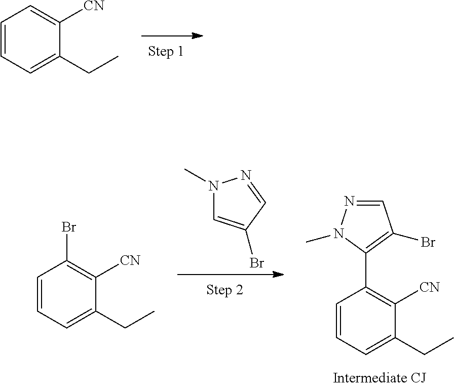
N1(C)C=C(Br)C=N1.C1=CC=C(CC)C([CN])=C1C1=C(Br)C=NN1C.C1=CC=C(CC)C([CN])=C1Br.C1=CC=C(CC)C([CN])=C1
